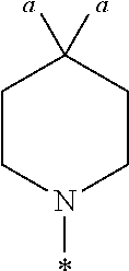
C1CN(*)CCC1([a])[a]
